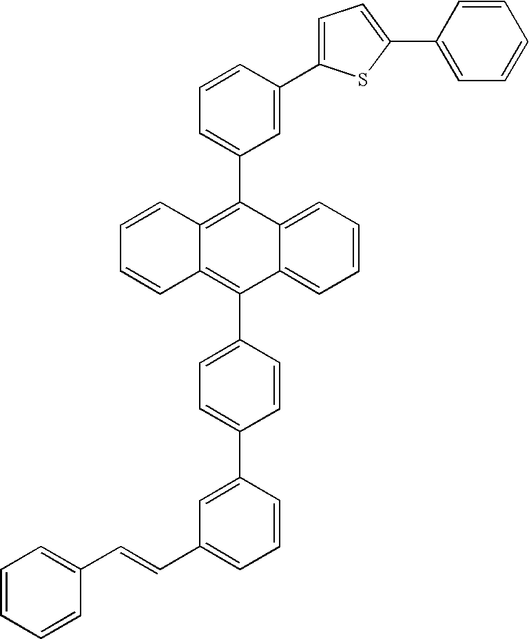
C1=C(C2=C3C(=C(C4=CC=C(C5=CC(C=CC6=CC=CC=C6)=CC=C5)C=C4)C4=CC=CC=C24)C=CC=C3)C=C(C2=CC=C(C3=CC=CC=C3)S2)C=C1
